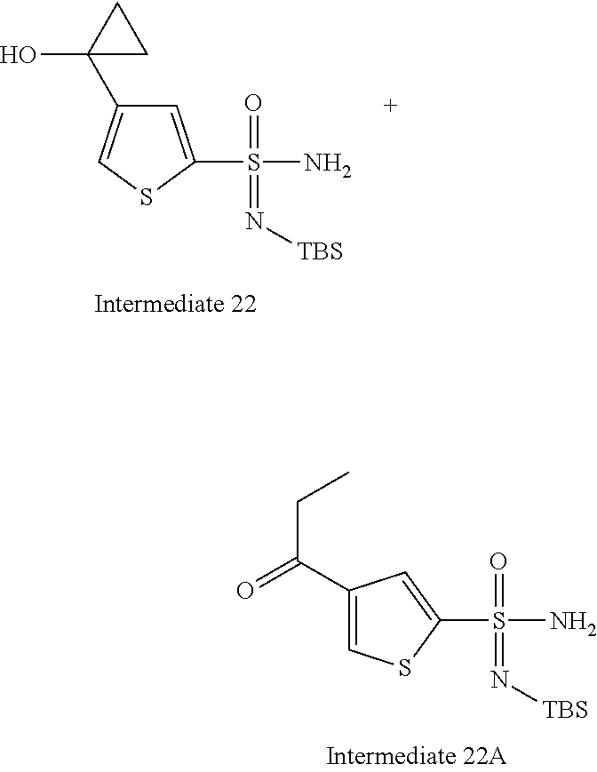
C1=C(S(N)(=O)=N[TBS])SC=C1C1(O)CC1.C1(C(=O)CC)=CSC(S(N)(=O)=N[TBS])=C1
